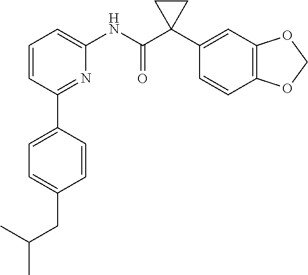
C1=CC=C(NC(C2(C3=CC4=C(C=C3)OCO4)CC2)=O)N=C1C1=CC=C(CC(C)C)C=C1
